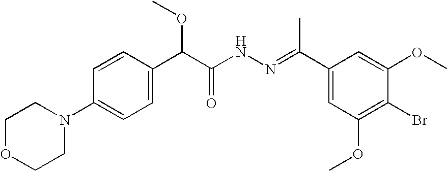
C1=CC(C(C(NN=C(C2=CC(OC)=C(Br)C(OC)=C2)C)=O)OC)=CC=C1N1CCOCC1
